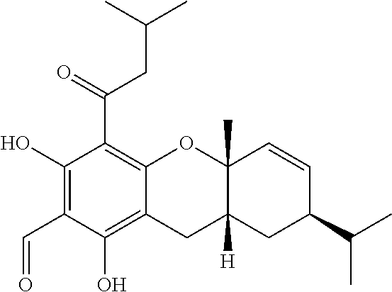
C12=C(C(=O)CC(C)C)C(O)=C(C=O)C(O)=C1CC1([H])C(C)(O2)C=CC(C(C)C)C1
